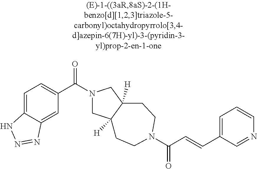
C1=C2C(=CC(C(N3CC4([H])C([H])(C3)CCN(C(C=CC3=CC=CN=C3)=O)CC4)=O)=C1)N=NN2
